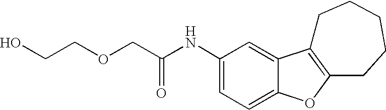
C(C(NC1=CC=C2C(=C1)C1=C(O2)CCCCC1)=O)OCCO
